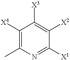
C1([X4])=C(C)N=C([X1])C([X2])=C1[X3]
